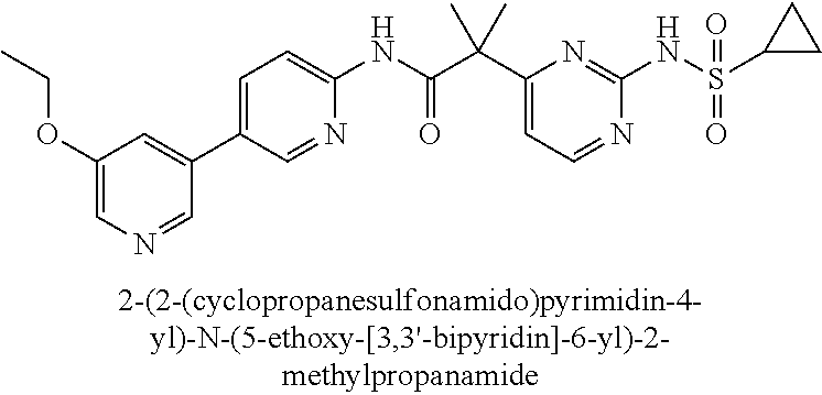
C1(NC(=O)C(C2=CC=NC(NS(=O)(=O)C3CC3)=N2)(C)C)=CC=C(C2=CC(OCC)=CN=C2)C=N1
